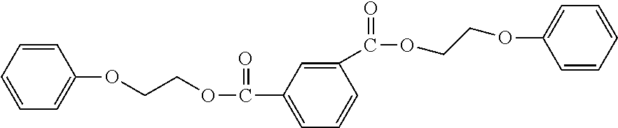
C1=CC=CC=C1OCCOC(C1=CC=CC(C(OCCOC2=CC=CC=C2)=O)=C1)=O
